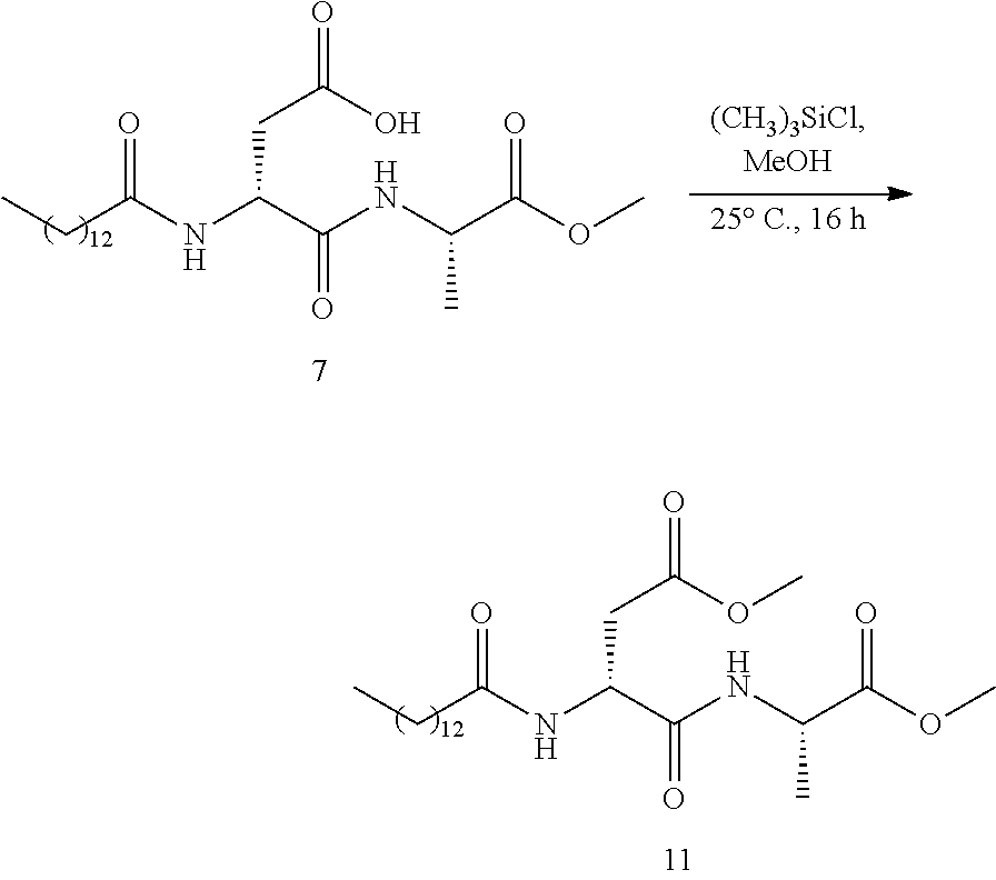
N(C(C(NC(C(OC)=O)C)=O)CC(=O)OC)C(CC)=O.N(C(C(NC(C(OC)=O)C)=O)CC(=O)O)C(CC)=O
